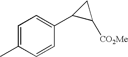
C1=C(C)C=CC(C2C([CO2Me])C2)=C1
